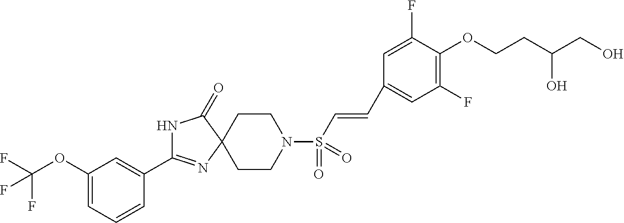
C1(OC(F)(F)F)=CC=CC(C2=NC3(C(=O)N2)CCN(S(C=CC2=CC(F)=C(OCCC(CO)O)C(F)=C2)(=O)=O)CC3)=C1
